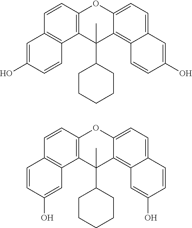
C1=CC2=C(C3=C1C=C(O)C=C3)C(C)(C1CCCCC1)C1=C3C(=CC=C1O2)C=C(O)C=C3.C1=CC2=C(C3=C1C=CC(O)=C3)C(C)(C1CCCCC1)C1=C3C(=CC=C1O2)C=CC(O)=C3
